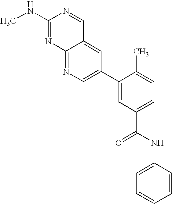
C12=CC(C3=CC(C(NC4=CC=CC=C4)=O)=CC=C3C)=CN=C1N=C(NC)N=C2
